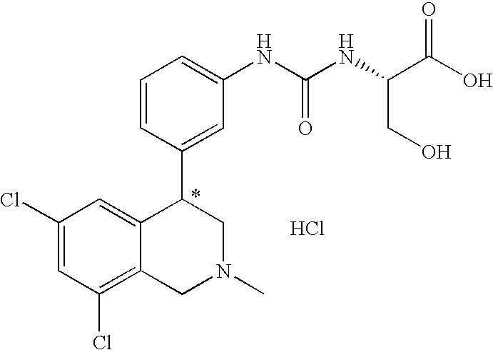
C1(Cl)=CC(Cl)=C2C(=C1)C(C1=CC(NC(=O)NC(CO)C(O)=O)=CC=C1)CN(C)C2.Cl
